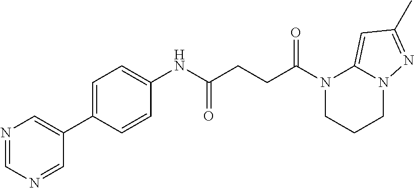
N1(C(CCC(NC2=CC=C(C3=CN=CN=C3)C=C2)=O)=O)CCCN2C1=CC(C)=N2
